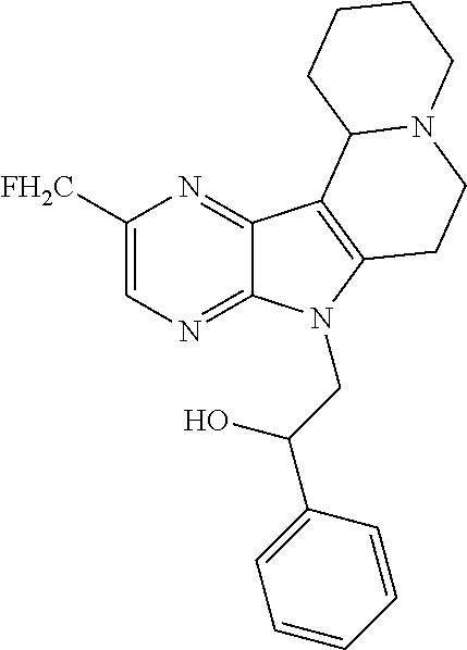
C1([FH2C])=CN=C2C(=N1)C1=C(N2CC(C2=CC=CC=C2)O)CCN2C1CCCC2
